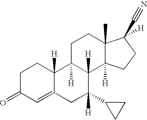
C1=C2C([H])(CCC1=O)C1([H])C([H])(C([H])(C3CC3)C2)C2([H])C(C)(CC1)C(C#N)([H])CC2
